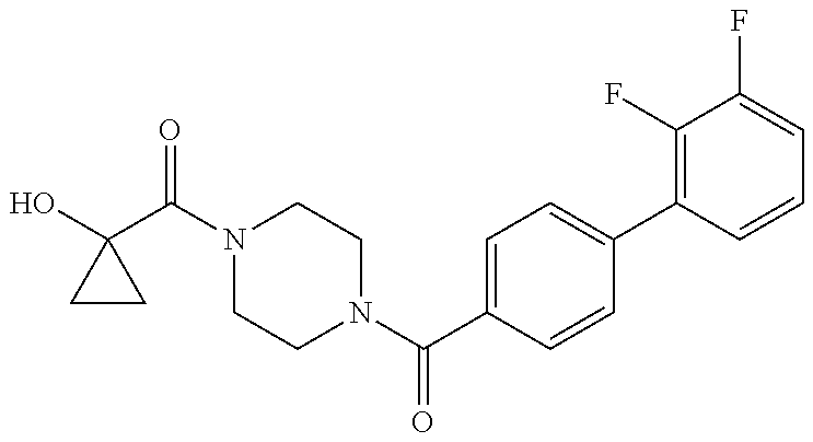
C1(O)(C(N2CCN(C(C3=CC=C(C4=C(F)C(F)=CC=C4)C=C3)=O)CC2)=O)CC1
